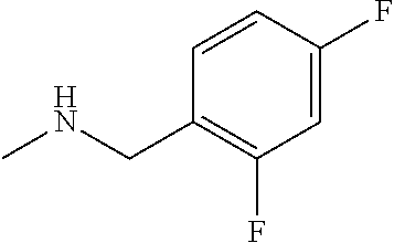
C1(F)=C(CNC)C=CC(F)=C1
